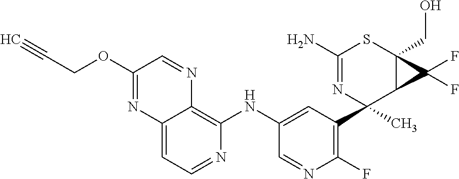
C1(N)=NC(C2=C(F)N=CC(NC3=C4N=CC(OCC#C)=NC4=CC=N3)=C2)(C)C2C(CO)(S1)C2(F)F
